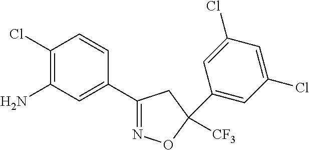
C1(Cl)=C(N)C=C(C2=NOC(C3=CC(Cl)=CC(Cl)=C3)([CF3])C2)C=C1
